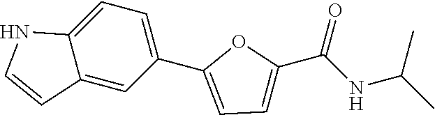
C1=C2C(=CC(C3=CC=C(C(NC(C)C)=O)O3)=C1)C=CN2
